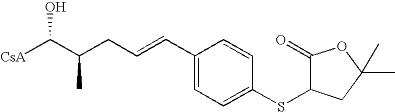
[CsA]C(C(CC=CC1=CC=C(SC2C(=O)OC(C)(C)C2)C=C1)C)O
